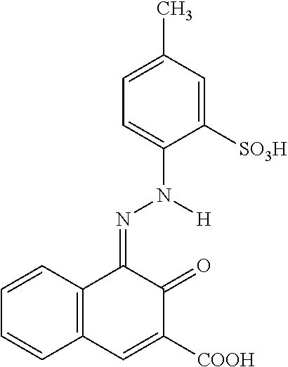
C1=CC2=C(C=C1)C=C([COOH])C(=O)C2=NN(C1=CC=C(C)C=C1[SO3H])[H]
